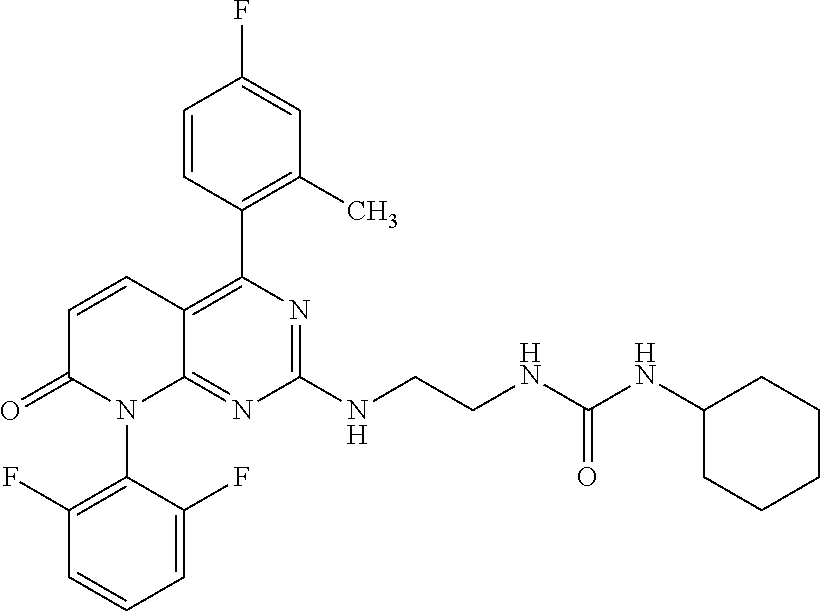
C1=CC(C2=C3C(=NC(NCCNC(NC4CCCCC4)=O)=N2)N(C2=C(F)C=CC=C2F)C(=O)C=C3)=C(C)C=C1F
